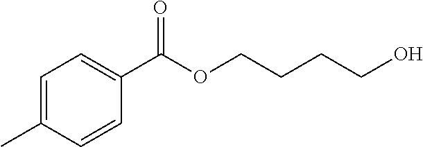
C1=C(C)C=CC(C(OCCCCO)=O)=C1
